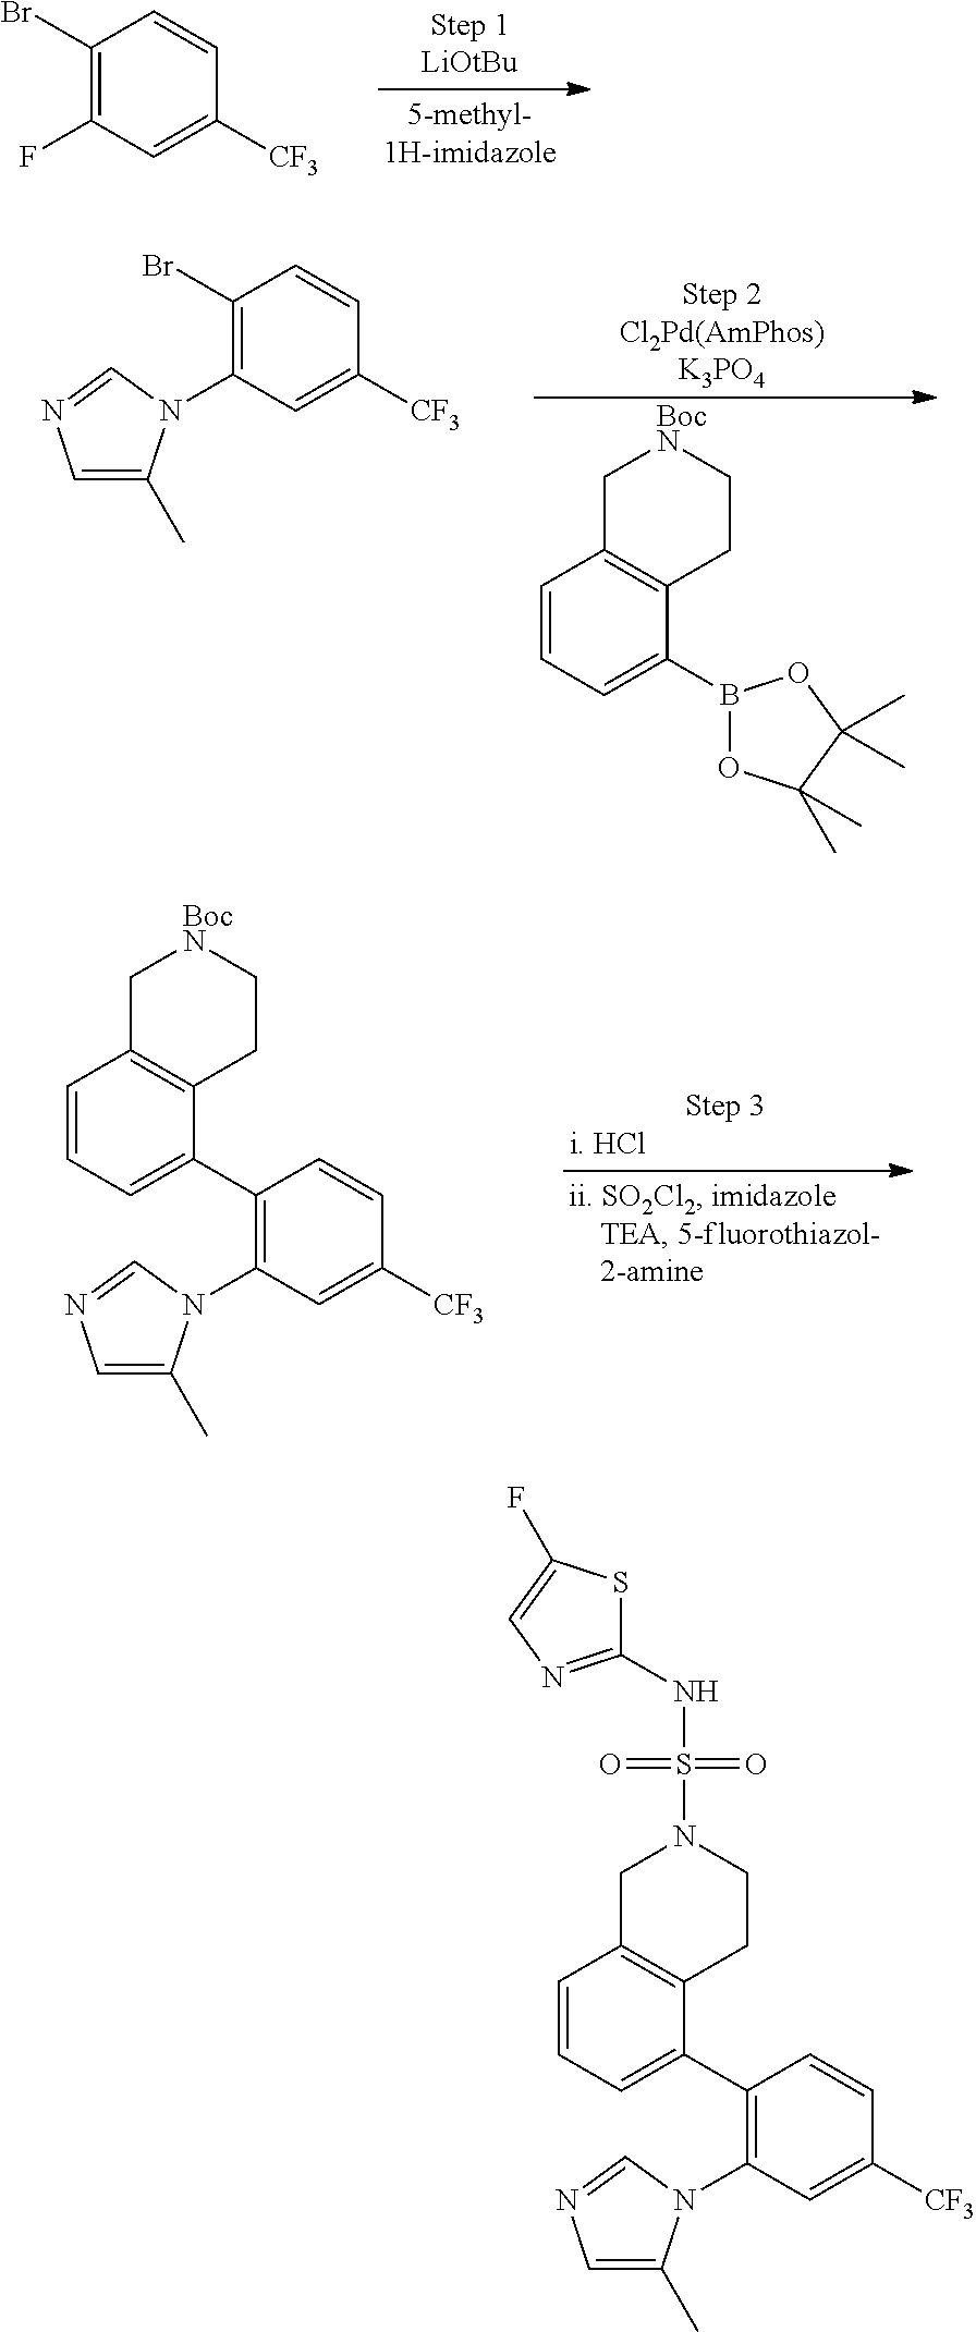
C1(Br)=C(F)C=C([CF3])C=C1.C1=CC=C(B2OC(C)(C)C(C)(C)O2)C2=C1C[BocN]CC2.C1(Br)=C(N2C(C)=CN=C2)C=C([CF3])C=C1.C1(C2=CC=CC3=C2CC[BocN]C3)=C(N2C(C)=CN=C2)C=C([CF3])C=C1.C1=CC=C(C2=C(N3C(C)=CN=C3)C=C([CF3])C=C2)C2=C1CN(S(=O)(=O)NC1=NC=C(F)S1)CC2
